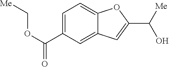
C1=C(C(OC[Me])=O)C=C2C(=C1)OC(C([Me])O)=C2
